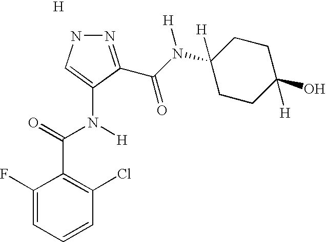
C1=CC=C(F)C(C(=O)N([H])C2=CNN=C2C(N(C2([H])CCC(O)([H])CC2)[H])=O)=C1Cl.[H]
